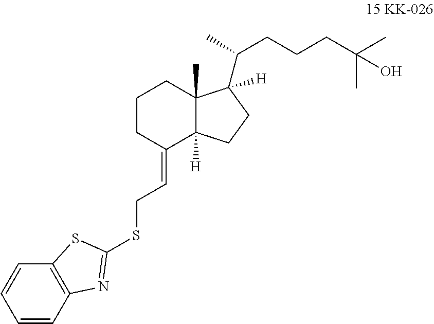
C1CC(=CCSC2=NC3=C(C=CC=C3)S2)C2([H])C(C)(C1)C(C(C)CCCC(C)(C)O)([H])CC2
